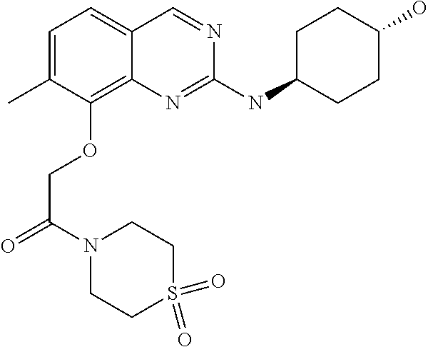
CC1=CC=C2C(=C1OCC(=O)N1CCS(=O)(=O)CC1)N=C(NC1CCC(O)CC1)N=C2
